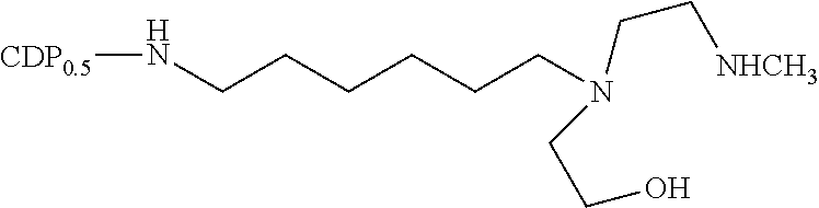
N(CCCCCCN(CC[NHCH3])CCO)[CDP0.5]
